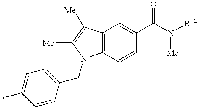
C12=C(C=CC(C(N([R12])[Me])=O)=C1)N(CC1=CC=C(F)C=C1)C([Me])=C2[Me]
